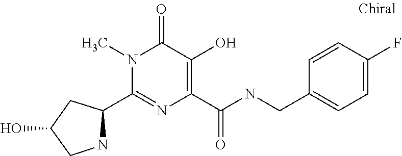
C1(C2NCC(O)C2)=NC(C(NCC2=CC=C(F)C=C2)=O)=C(O)C(=O)N1C
